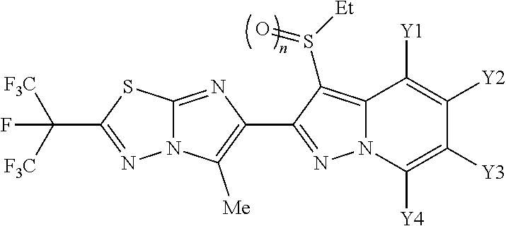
N12C(=NC(C3=NN4C(=C3S([Et])=O)C([Y1])=C([Y2])C([Y3])=C4[Y4])=C1[Me])SC(C([F3C])([F3C])F)=N2
